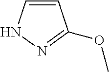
C1=CNN=C1OC
